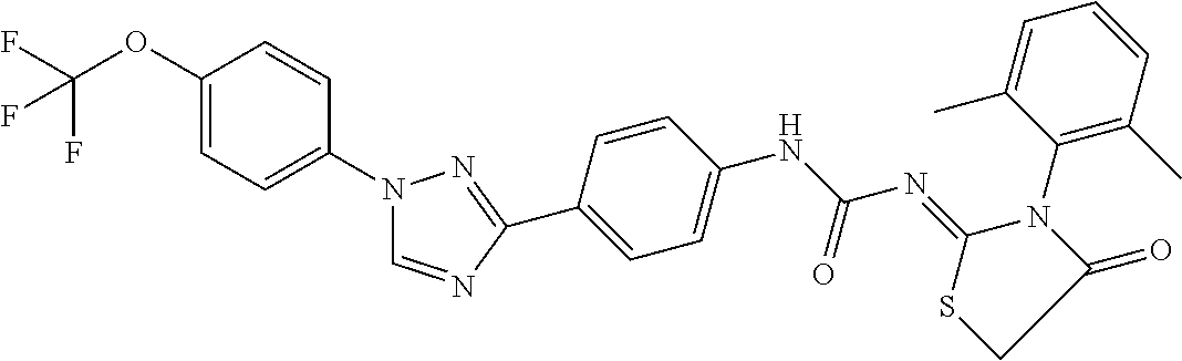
C1(OC(F)(F)F)=CC=C(N2C=NC(C3=CC=C(NC(N=C4N(C5=C(C)C=CC=C5C)C(=O)CS4)=O)C=C3)=N2)C=C1
